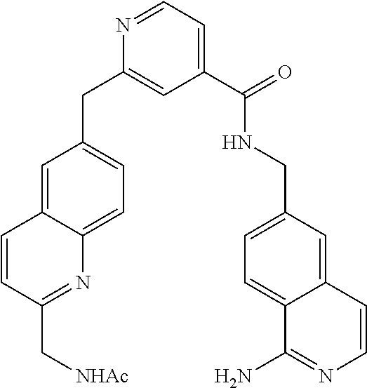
C1(C[NHAc])=NC2=CC=C(CC3=CC(C(=O)NCC4=CC=C5C(=C4)C=CN=C5N)=CC=N3)C=C2C=C1
